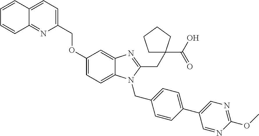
O(C1=CC=C2C(=C1)N=C(CC1(C(O)=O)CCCC1)N2CC1=CC=C(C2=CN=C(OC)N=C2)C=C1)CC1=CC=C2C(=N1)C=CC=C2
